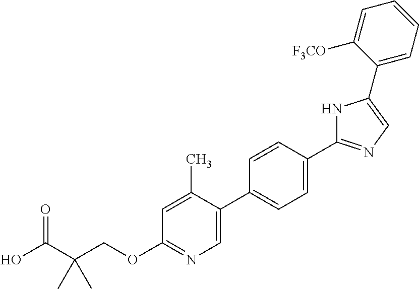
OC(C(COC1=NC=C(C2=CC=C(C3=NC=C(C4=CC=CC=C4[F3CO])N3)C=C2)C(C)=C1)(C)C)=O
